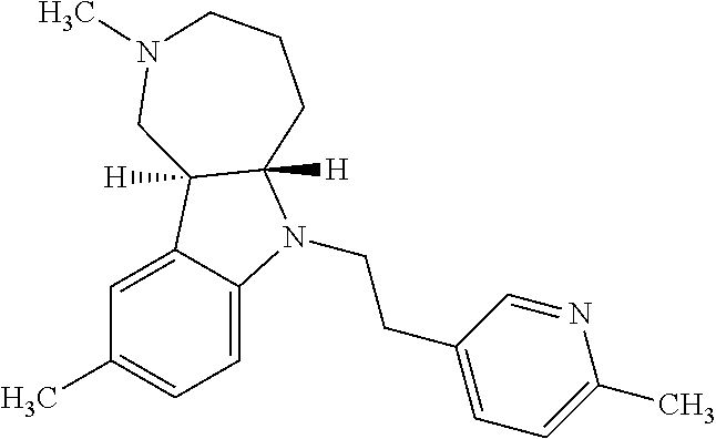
C1=C2C(=CC=C1C)N(CCC1=CC=C(C)N=C1)C1([H])C2([H])CN(C)CCC1
